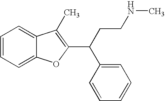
C1=CC=C2C(=C1)C(C)=C(C(C1=CC=CC=C1)CCNC)O2
